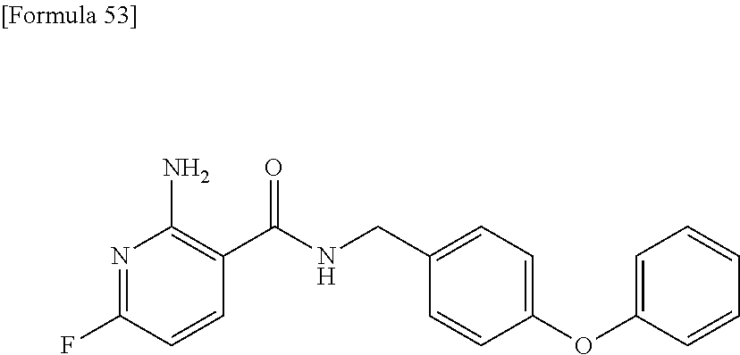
N1=C(F)C=CC(C(NCC2=CC=C(OC3=CC=CC=C3)C=C2)=O)=C1N
